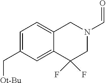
C1=C(C[Ot-Bu])C=C2C(=C1)CN(C=O)CC2(F)F
